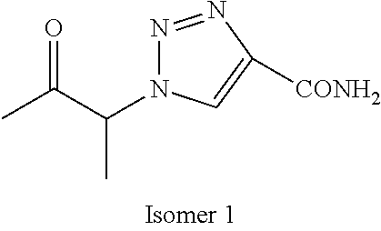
CC(C(N1C=C([CONH2])N=N1)C)=O
